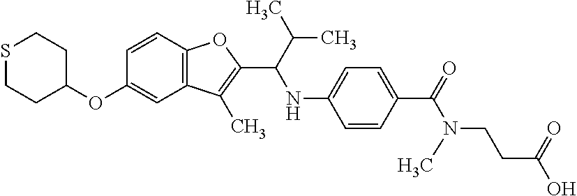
C1=CC2=C(C=C1OC1CCSCC1)C(C)=C(C(NC1=CC=C(C(=O)N(CCC(=O)O)C)C=C1)C(C)C)O2
